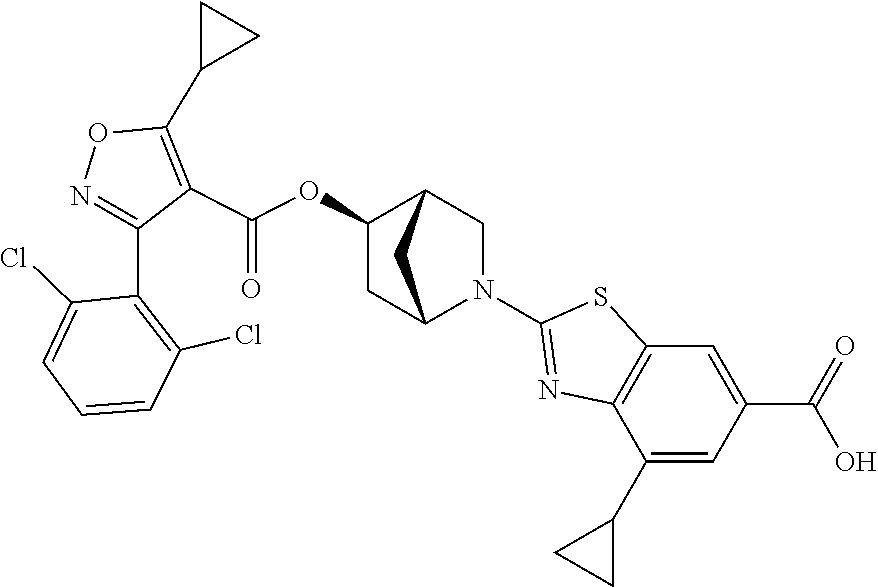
N1=C(C2=C(Cl)C=CC=C2Cl)C(C(OC2CC3N(C4=NC5=C(C=C(C(=O)O)C=C5C5CC5)S4)CC2C3)=O)=C(C2CC2)O1
